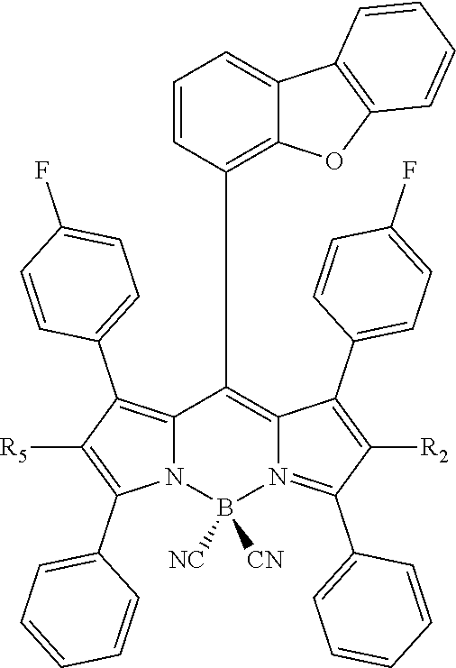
C12=C(C3=CC=C(F)C=C3)C([R5])=C(C3=CC=CC=C3)N1B([NC])([CN])N1=C(C3=CC=CC=C3)C([R2])=C(C3=CC=C(F)C=C3)C1=C2C1=C2C(=CC=C1)C1=C(O2)C=CC=C1
